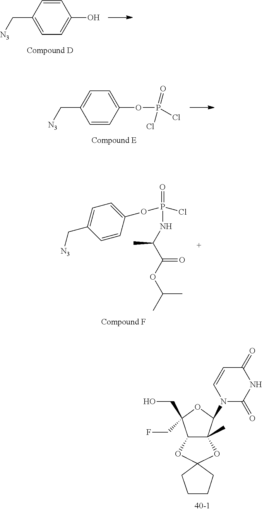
C1(C[N3])=CC=C(O)C=C1.C1(C[N3])=CC=C(OP(Cl)(=O)Cl)C=C1.O=P(NC(C(OC(C)C)=O)C)(OC1=CC=C(C[N3])C=C1)Cl.C12C(C)(C(N3C(=O)NC(=O)C=C3)OC1(CO)CF)OC1(O2)CCCC1
